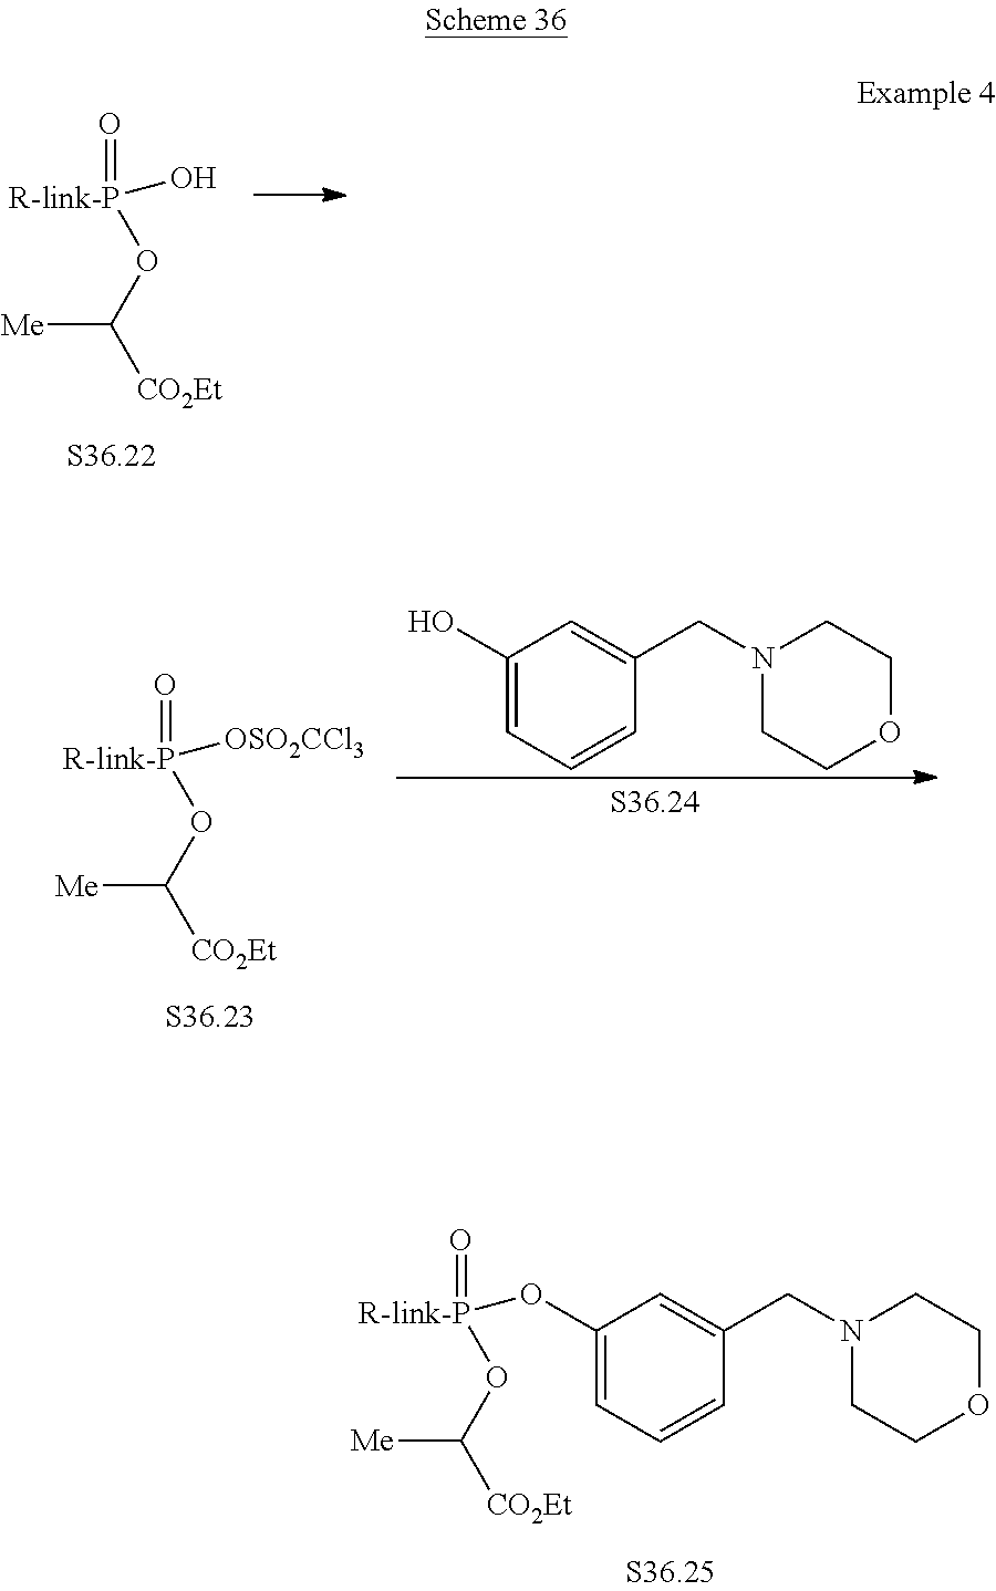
C1(O[R-link-P](=O)OC([CO2Et])[Me])=CC=CC(CN2CCOCC2)=C1.O=[R-link-P](OC([CO2Et])[Me])O.C1(O)=CC=CC(CN2CCOCC2)=C1.O=[R-link-P](OC([CO2Et])[Me])[OSO2CCl3]
